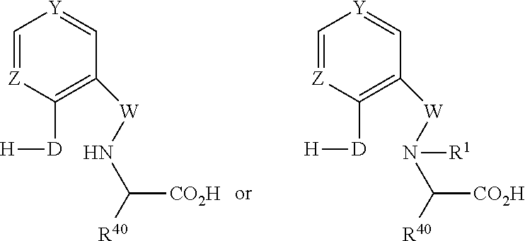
C1=[Z]C([D][H])=C([W]NC([R40])[CO2H])C=[Y]1.C1=[Z]C([D][H])=C([W]N(C([R40])[CO2H])[R1])C=[Y]1
